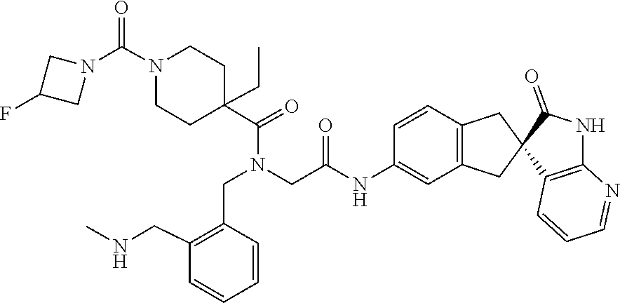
C1C(C(=O)N(CC2=C(CNC)C=CC=C2)CC(=O)NC2=CC3=C(C=C2)CC2(C(=O)NC4=C2C=CC=N4)C3)(CC)CCN(C(N2CC(F)C2)=O)C1
